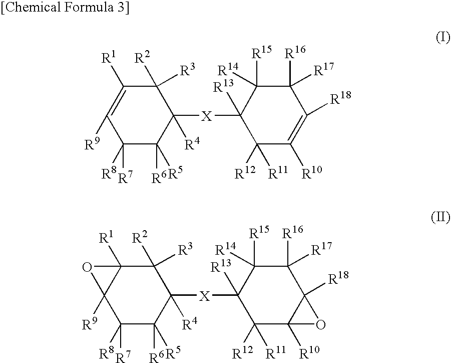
C1([R8])([R7])C([R5])([R6])C([R4])([X]C2([R13])C([R11])([R12])C([R10])=C([R18])C([R16])([R17])C2([R15])[R14])C([R2])([R3])C([R1])=C1[R9].C1([R8])([R7])C([R5])([R6])C([R4])([X]C2([R13])C([R11])([R12])C3([R10])C([R18])(C([R16])([R17])C2([R15])[R14])O3)C([R2])([R3])C2([R1])C1([R9])O2
